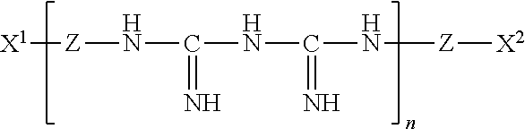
[X1][Z]NC(NC(N[Z][X2])=N)=N
